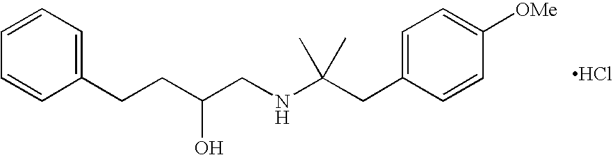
Cl.C(CC(CNC(CC1=CC=C([OMe])C=C1)(C)C)O)C1=CC=CC=C1
